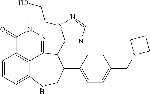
C1=CC=C2C3=C1C(=O)NN=C3C(C1=NC=NN1CCO)C(C1=CC=C(CN3CCC3)C=C1)CN2
